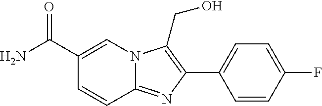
C1(C2=C(CO)N3C(=N2)C=CC(C(N)=O)=C3)=CC=C(F)C=C1
